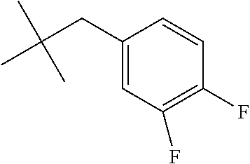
CC(CC1=CC(F)=C(F)C=C1)(C)C
